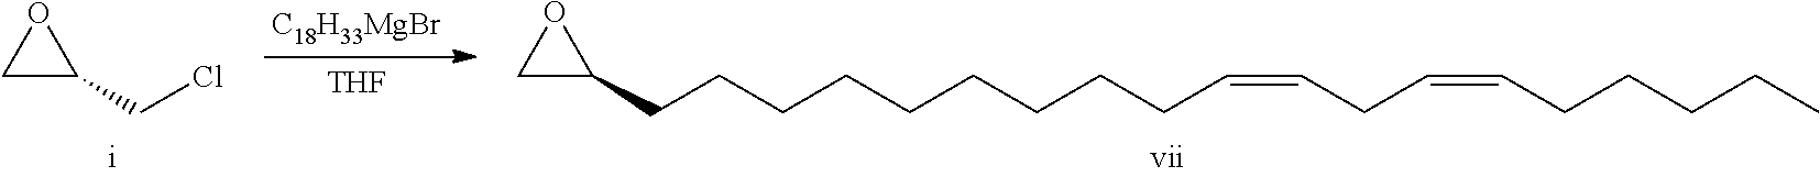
C1C(CCl)O1.[C18H33MgBr].[THF].C1C(CCCCCCCCCC=CCC=CCCCCC)O1
